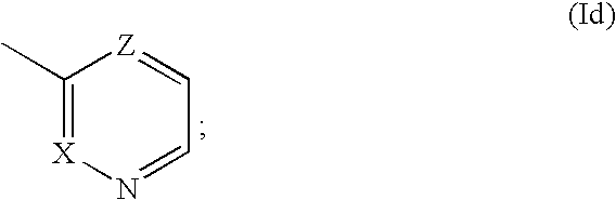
C1(C)=[X]N=CC=[Z]1
